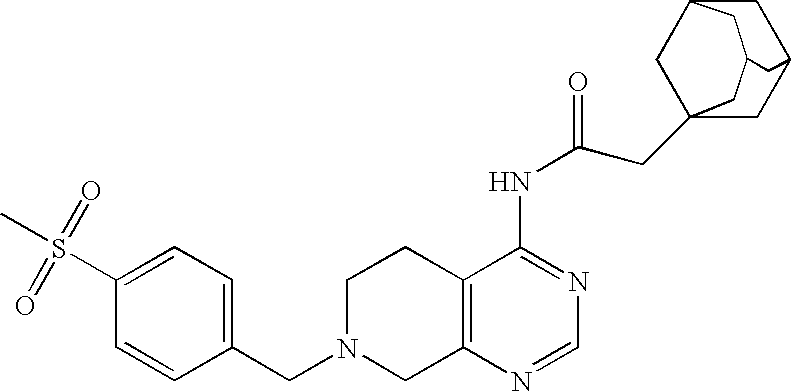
C1N(CC2=CC=C(S(C)(=O)=O)C=C2)CC2=C(C1)C(NC(CC13CC4CC(C1)CC(C3)C4)=O)=NC=N2
